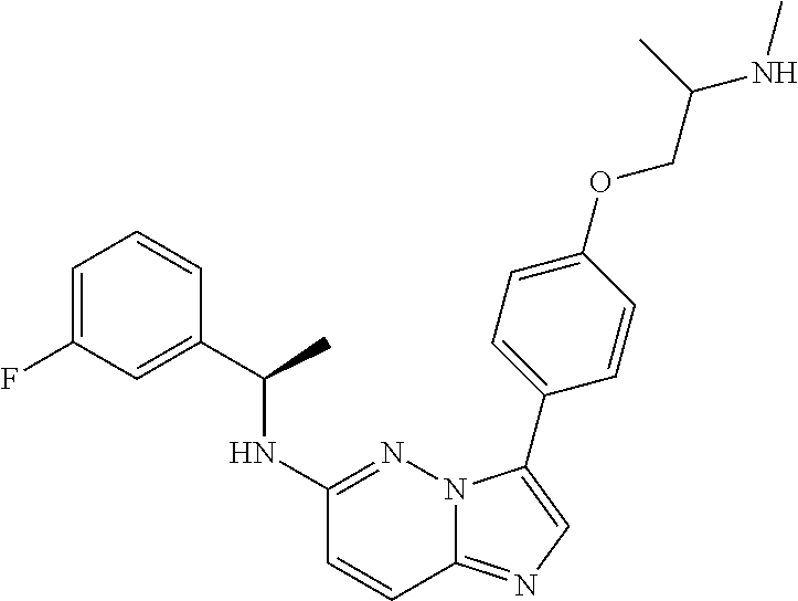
C1=C(F)C=C(C(NC2=NN3C(=NC=C3C3=CC=C(OCC(NC)C)C=C3)C=C2)C)C=C1
